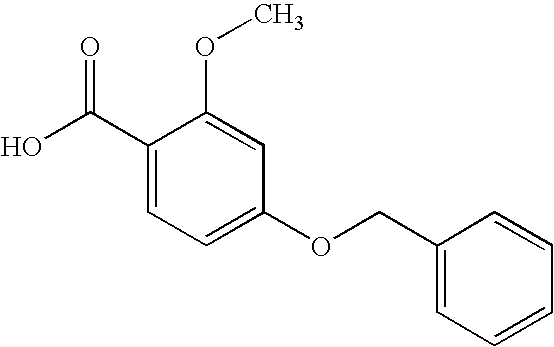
C(C1=CC=C(OCC2=CC=CC=C2)C=C1OC)(O)=O
